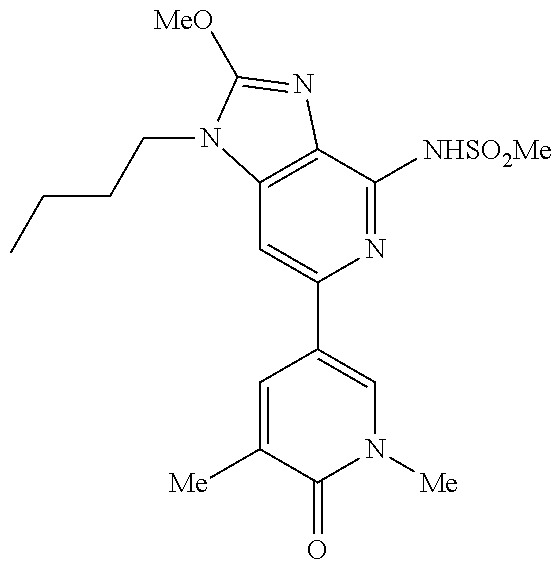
C12=C(C([NHSO2Me])=NC(C3=CN([Me])C(=O)C([Me])=C3)=C1)N=C([MeO])N2CCCC
